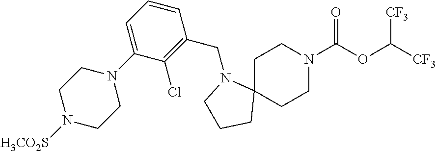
C1C2(CCN(C(OC([CF3])[CF3])=O)C1)N(CC1=C(Cl)C(N3CCN([H3CO2S])CC3)=CC=C1)CCC2
